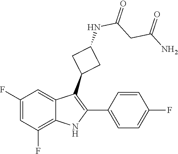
C(CC(=O)N)(NC1CC(C2=C(C3=CC=C(F)C=C3)NC3=C(F)C=C(F)C=C23)C1)=O
